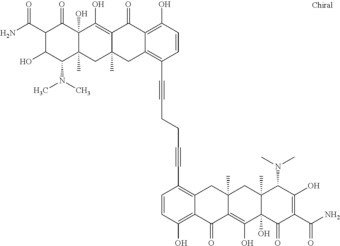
C1=CC(O)=C2C(=C1C#CCCC#CC1=C3C(=C(O)C=C1)C(=O)C1=C(O)C4(O)C(C)(CC1(C)C3)C(N(C)C)C(O)C(C(N)=O)C4=O)CC1(C)C(=C(O)C3(O)C(C)(C1)C(N(C)C)C(O)=C(C(N)=O)C3=O)C2=O
